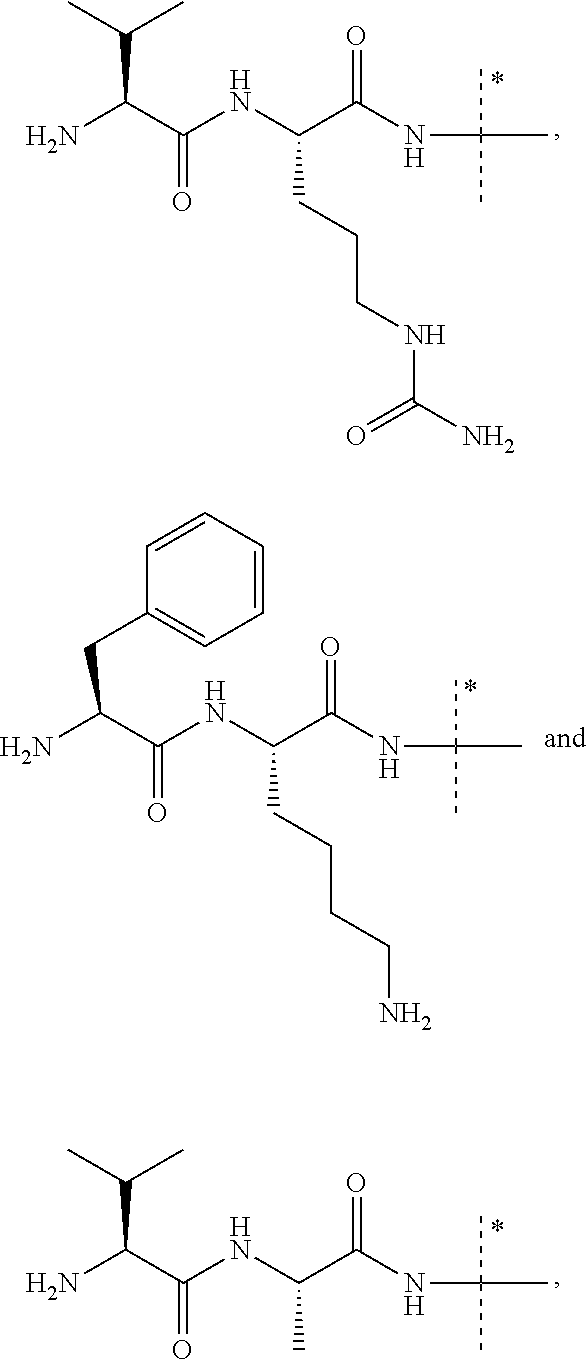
NC(C(=O)NC(C(NC(C)(C)C)=O)CCCNC(N)=O)C(C)C.NC(C(=O)NC(C(NC(C)(C)C)=O)CCCCN)CC1=CC=CC=C1.NC(C(=O)NC(C(NC(C)(C)C)=O)C)C(C)C
